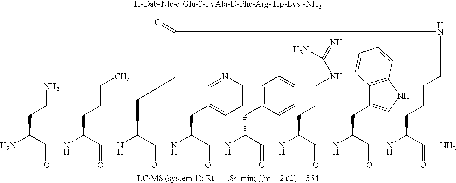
N(C(C(NC1C(=O)NC(CC2=CC=CN=C2)C(=O)NC(CC2=CC=CC=C2)C(=O)NC(CCCNC(=N)N)C(=O)NC(CC2=CNC3=C2C=CC=C3)C(=O)NC(C(N)=O)CCCCNC(=O)CC1)=O)CCCC)C(C(N)CCN)=O
